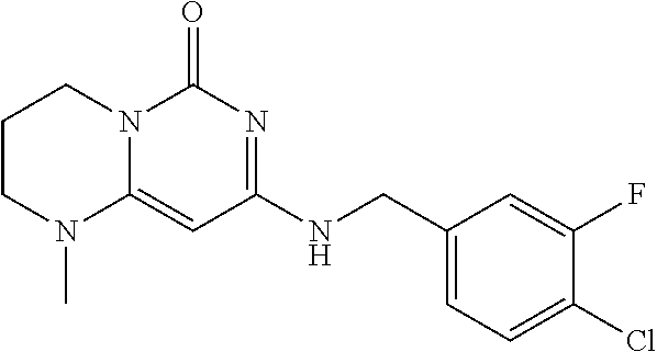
C1(CNC2=NC(=O)N3C(=C2)N(C)CCC3)=CC=C(Cl)C(F)=C1
